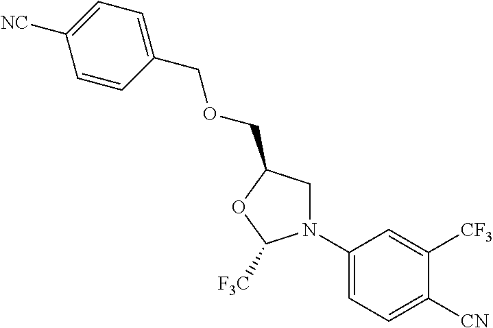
C1(N2CC(COCC3=CC=C([NC])C=C3)OC2[F3C])=CC=C([CN])C([CF3])=C1
